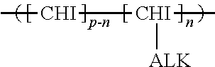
C[CHI][CHI](C)[ALK]
